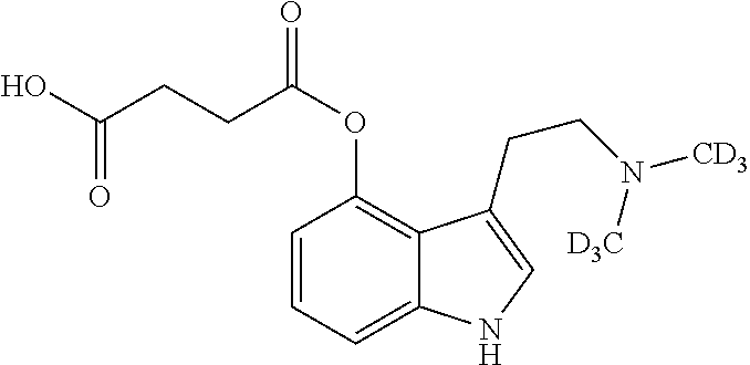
C1=CC=C2C(=C1OC(CCC(O)=O)=O)C(CCN([D3C])[CD3])=CN2
